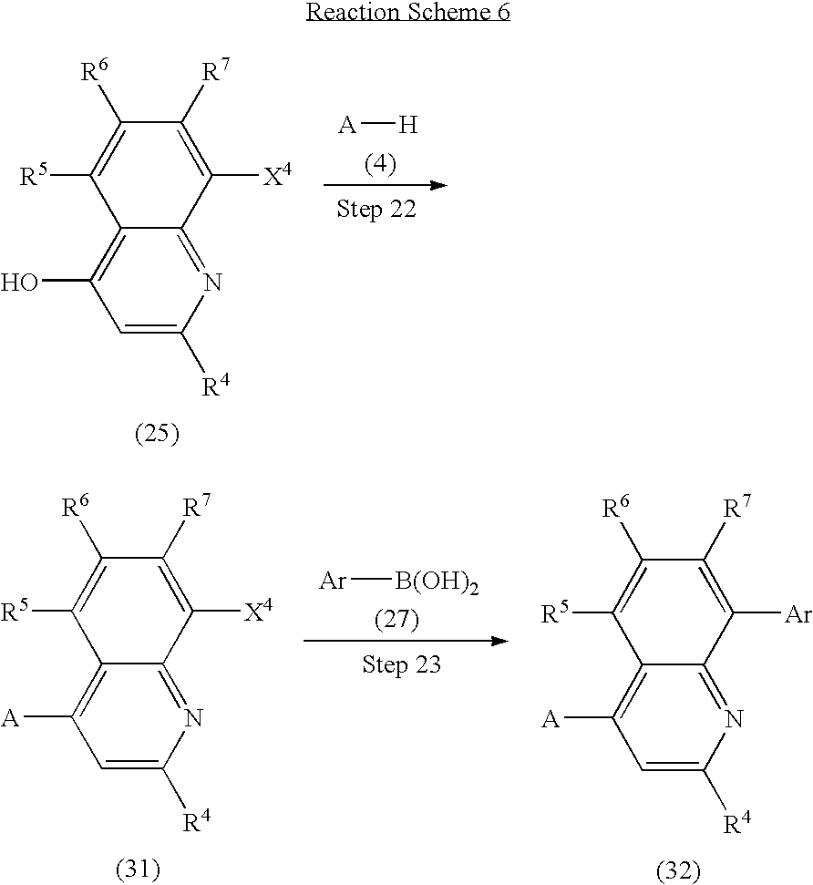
C12=C(O)C=C([R4])N=C1C([X4])=C([R7])C([R6])=C2[R5].[A][H].C12=C([A])C=C([R4])N=C1C([X4])=C([R7])C([R6])=C2[R5].[Ar][B(OH)2].C12=C([A])C=C([R4])N=C1C([Ar])=C([R7])C([R6])=C2[R5]
